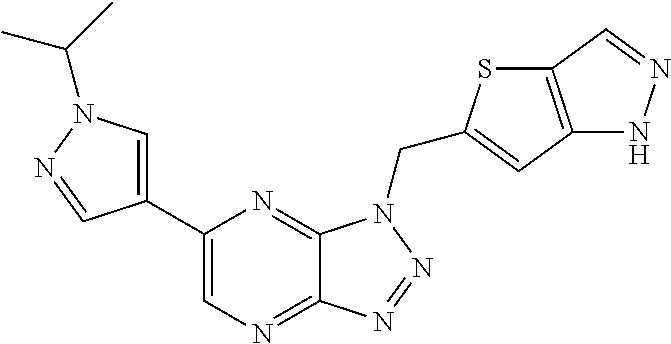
C1=C(C2=CN=C3C(=N2)N(CC2=CC4=C(S2)C=NN4)N=N3)C=NN1C(C)C
